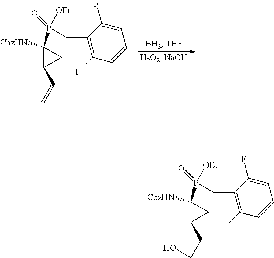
C1([CbzHN])(P(=O)([OEt])CC2=C(F)C=CC=C2F)C(C=C)C1.C1([CbzHN])(P(=O)([OEt])CC2=C(F)C=CC=C2F)C(CCO)C1
